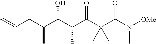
C=CCC(C(C(C(C(C(N([OMe])C)=O)(C)C)=O)C)O)C
